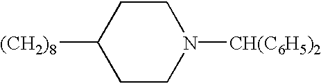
C1CN([CH(C6H5)2])CCC1[(CH2)8]
